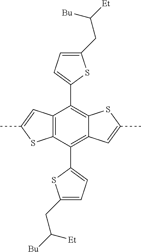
C1(CC([Bu])[Et])=CC=C(C2=C3C(=C(C4=CC=C(CC([Bu])[Et])S4)C4=C2SC(C)=C4)SC(C)=C3)S1
